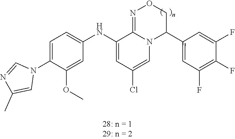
C1=C(N2C=NC(C)=C2)C(OC)=CC(NC2=CC(Cl)=CN3C2=NOCC3C2=CC(F)=C(F)C(F)=C2)=C1
